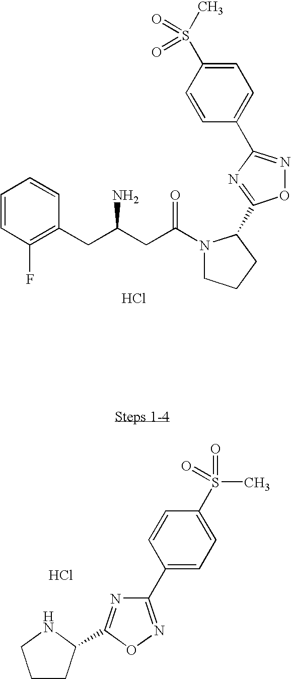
C1=CC(F)=C(CC(CC(N2CCCC2C2=NC(C3=CC=C(S(C)(=O)=O)C=C3)=NO2)=O)N)C=C1.Cl.C1CC(C2=NC(C3=CC=C(S(C)(=O)=O)C=C3)=NO2)NC1.Cl
